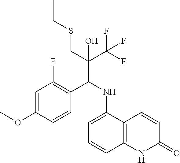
C1=CC(OC)=CC(F)=C1C(NC1=CC=CC2=C1C=CC(=O)N2)C(CSCC)(C(F)(F)F)O
